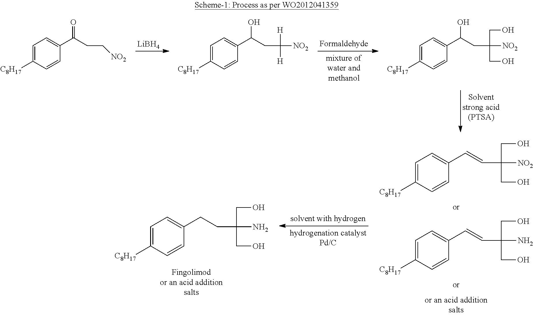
[LiBH4].C1=C([C8H17])C=CC(C(CC[NO2])=O)=C1.C1=C([C8H17])C=CC(C(CC([H])([H])[NO2])O)=C1.C1=C([C8H17])C=CC(C(CC(CO)(CO)[NO2])O)=C1.C1=C([C8H17])C=CC(C=CC(CO)(CO)[NO2])=C1.C1=C([C8H17])C=CC(C=CC(CO)(CO)N)=C1.C1=C([C8H17])C=CC(CCC(CO)(CO)N)=C1
